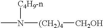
[C4H9-n]N(C)[(CH2)4][CH2OH]
